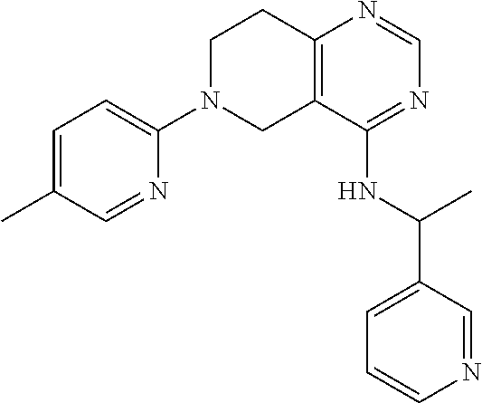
C1=NC(N2CCC3=C(C2)C(NC(C2=CC=CN=C2)C)=NC=N3)=CC=C1C
